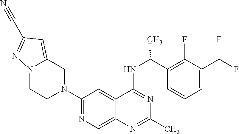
N1(C2=NC=C3C(=C2)C(NC(C2=C(F)C(C(F)F)=CC=C2)C)=NC(C)=N3)CC2=CC(C#N)=NN2CC1
